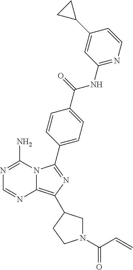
N1=C(N)N2C(=C(C3CN(C(C=C)=O)CC3)N=C2C2=CC=C(C(=O)NC3=NC=CC(C4CC4)=C3)C=C2)N=C1
